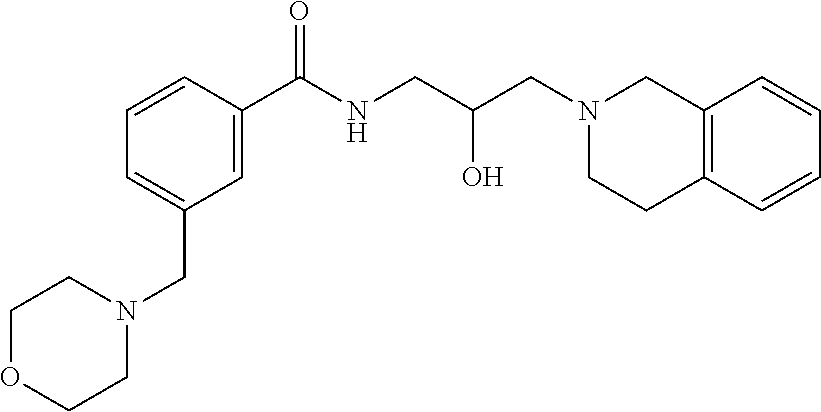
C1=C(C(=O)NCC(O)CN2CCC3=C(C2)C=CC=C3)C=CC=C1CN1CCOCC1
